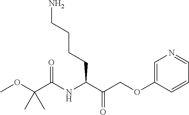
COC(C(NC(C(COC1=CN=CC=C1)=O)CCCCN)=O)(C)C
